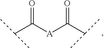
O=C([A]C(C(C)C)=O)C(C)C
